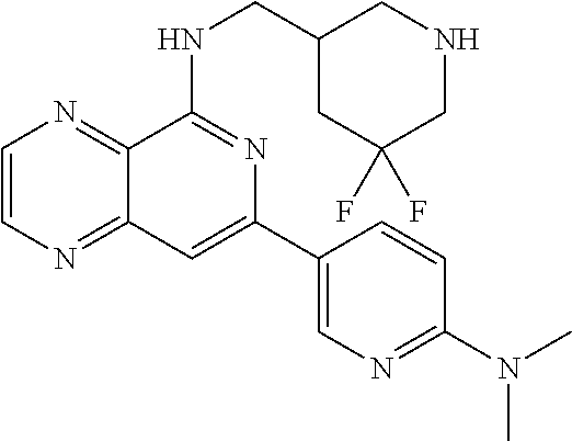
C1=CN=C2C(=N1)C(NCC1CC(F)(F)CNC1)=NC(C1=CN=C(N(C)C)C=C1)=C2
